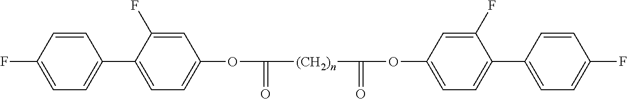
C1(C2=CC=C(OC(=O)[(CH2)n]C(=O)OC3=CC=C(C4=CC=C(F)C=C4)C(F)=C3)C=C2F)=CC=C(F)C=C1
